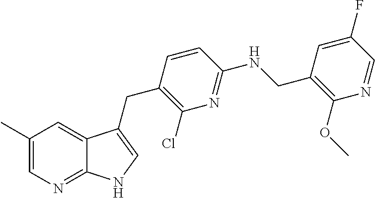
C1(C)=CN=C2C(=C1)C(CC1=C(Cl)N=C(NCC3=C(OC)N=CC(F)=C3)C=C1)=CN2
